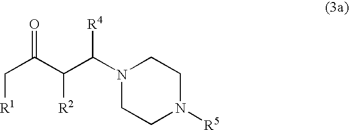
C(C(C([R2])C(N1CCN([R5])CC1)[R4])=O)[R1]
